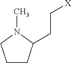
C1CCN(C)C1CC[X]
